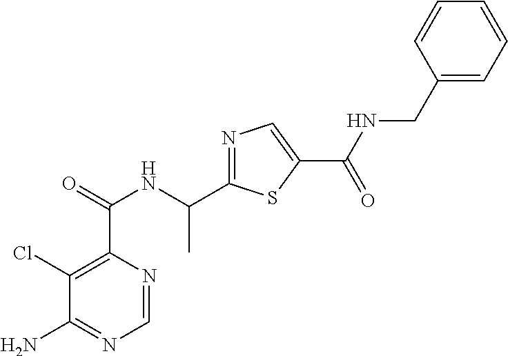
N1=C(C(NC(C2=C(Cl)C(N)=NC=N2)=O)C)SC(C(=O)NCC2=CC=CC=C2)=C1
